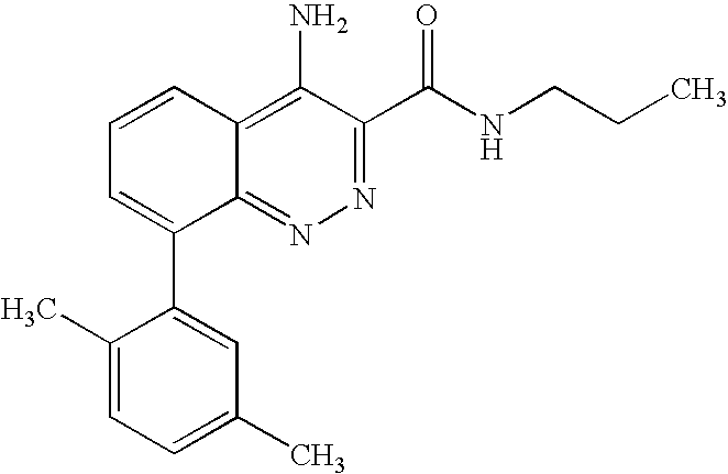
C1=CC2=C(N)C(C(NCCC)=O)=NN=C2C(C2=CC(C)=CC=C2C)=C1
